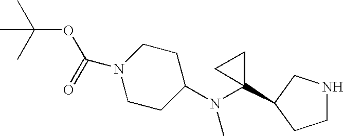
C1NCC(C2(N(C3CCN(C(OC(C)(C)C)=O)CC3)C)CC2)C1
